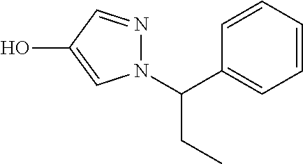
N1(C(C2=CC=CC=C2)CC)N=CC(O)=C1
